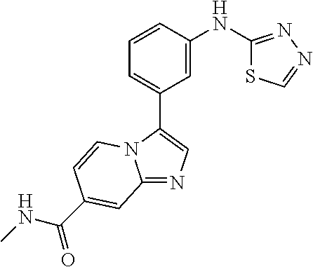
C12=NC=C(C3=CC=CC(NC4=NN=CS4)=C3)N1C=CC(C(NC)=O)=C2
